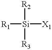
[R1][Si]([X1])([R2])[R3]
